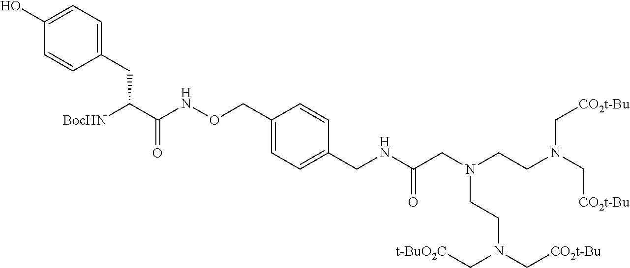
C1(CC(C(NOCC2=CC=C(CNC(CN(CCN(C[CO2t-Bu])C[CO2t-Bu])CCN(C[CO2t-Bu])C[t-BuO2C])=O)C=C2)=O)[BocHN])=CC=C(O)C=C1
